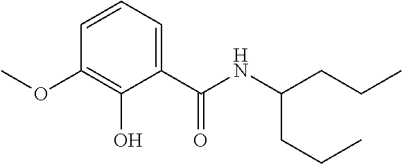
C1=C(C(NC(CCC)CCC)=O)C(O)=C(OC)C=C1
